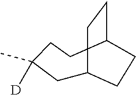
C1C2CCC(CCC1([D])C)CC2
